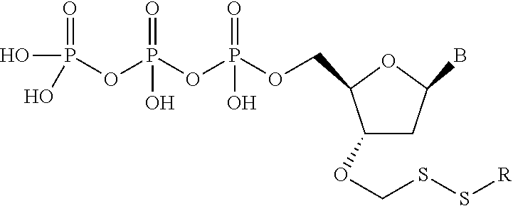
P(OP(OP(OCC1C(OCSS[R])CC(B)O1)(=O)O)(=O)O)(O)(=O)O
